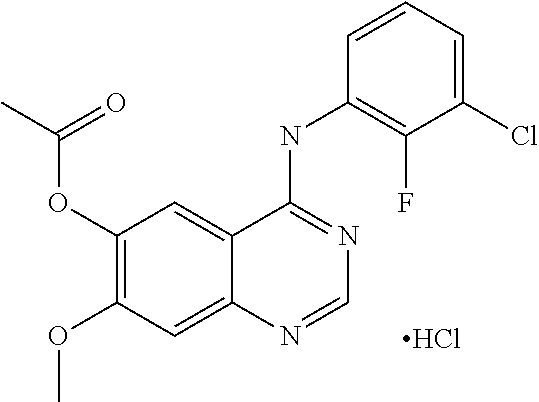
C12=CC(OC(C)=O)=C(OC)C=C1N=CN=C2NC1=C(F)C(Cl)=CC=C1.Cl
